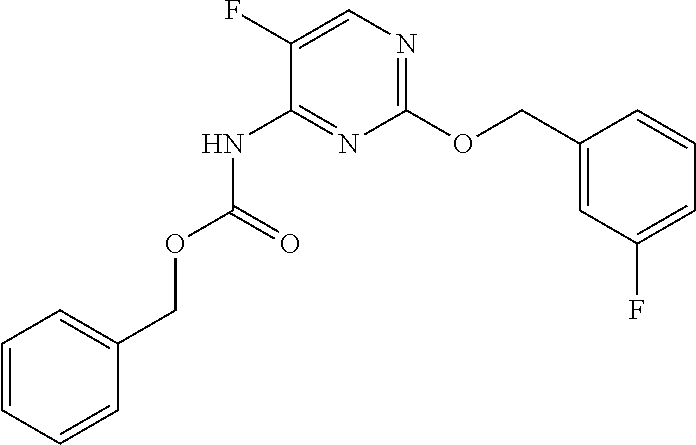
C1(OCC2=CC(F)=CC=C2)=NC=C(F)C(NC(=O)OCC2=CC=CC=C2)=N1
